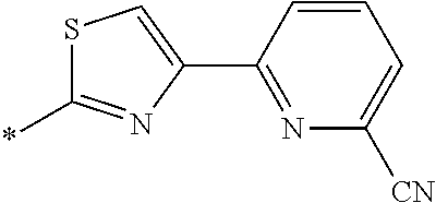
C1=CC(C2=CSC(*)=N2)=NC([CN])=C1
